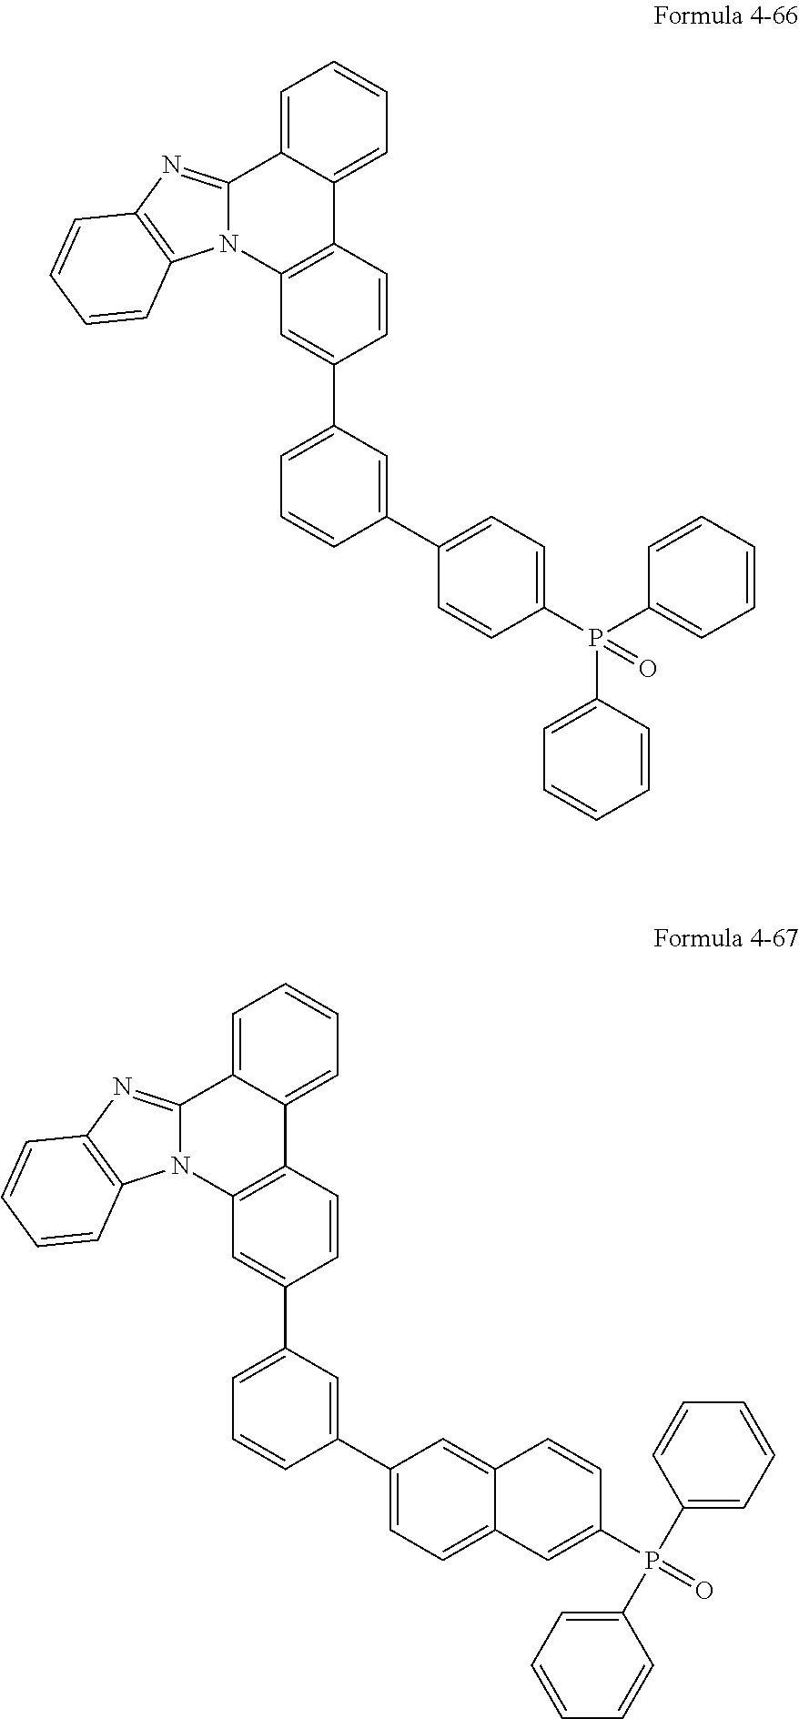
C1=C2C(=CC=C1)C1=C(N3C2=NC2=C3C=CC=C2)C=C(C2=CC=CC(C3=CC=C(P(C4=CC=CC=C4)(C4=CC=CC=C4)=O)C=C3)=C2)C=C1.C1=C2C(=CC=C1)C1=C(N3C2=NC2=C3C=CC=C2)C=C(C2=CC=CC(C3=CC=C4C(=C3)C=CC(P(=O)(C3=CC=CC=C3)C3=CC=CC=C3)=C4)=C2)C=C1
